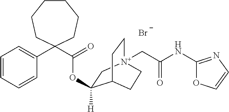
C1=CC=CC(C2(C(OC3([H])C[N+]4(CC(NC5=NC=CO5)=O)CCC3CC4)=O)CCCCCC2)=C1.[Br-]
